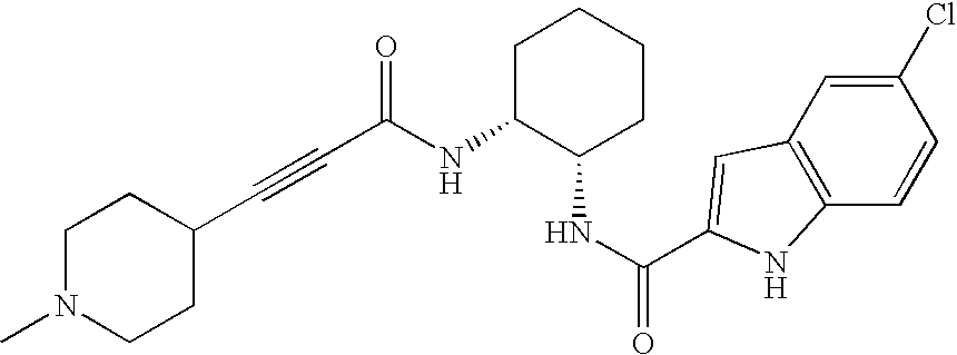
C(C(NC1C(NC(=O)C2=CC3=C(C=CC(Cl)=C3)N2)CCCC1)=O)#CC1CCN(C)CC1
